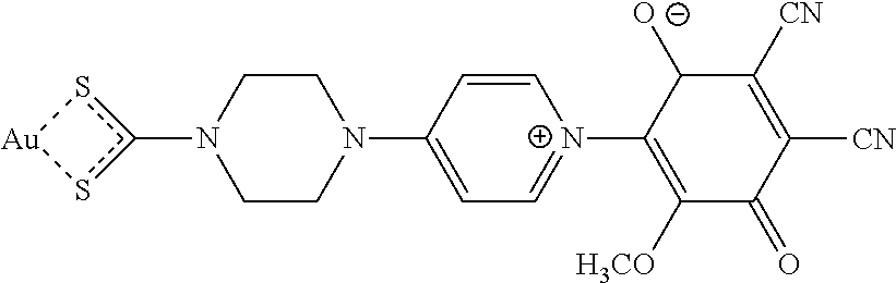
N1(c2s[Au]s2)CCN(C2=CC=[N+](C3=C([H3CO])C(=O)C([CN])=C([CN])C3[O-])C=C2)CC1
